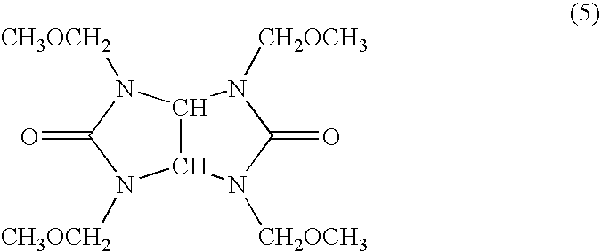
C12C(N([CH3OCH2])C(=O)N1[CH3OCH2])N([CH2OCH3])C(=O)N2[CH2OCH3]
